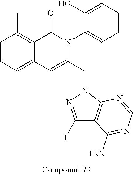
C1=CC=C2C(=C1C)C(=O)N(C1=CC=CC=C1O)C(CN1N=C(I)C3=C1N=CN=C3N)=C2
